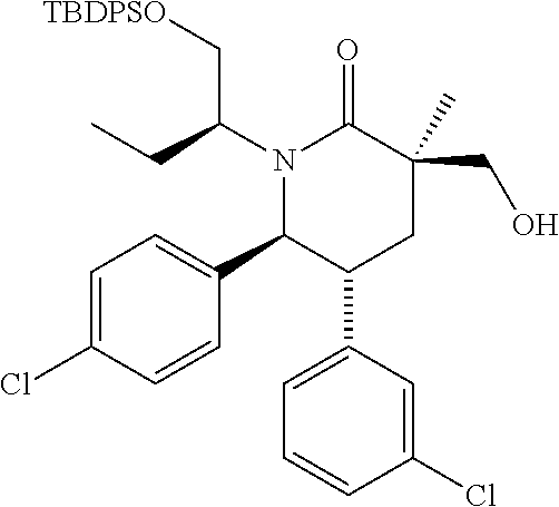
N1(C(CC)C[TBDPSO])C(C2=CC=C(Cl)C=C2)C(C2=CC=CC(Cl)=C2)CC(CO)(C)C1=O
